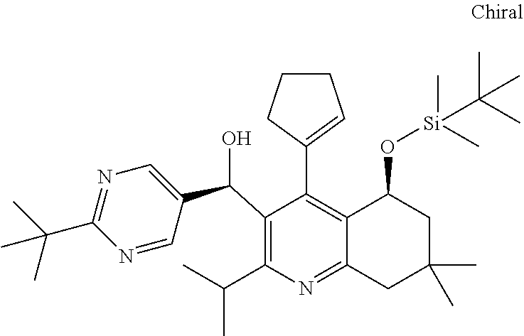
C1(C(C2=CN=C(C(C)(C)C)N=C2)O)=C(C(C)C)N=C2C(=C1C1=CCCC1)C(O[Si](C(C)(C)C)(C)C)CC(C)(C)C2
